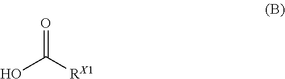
OC([RX1])=O
